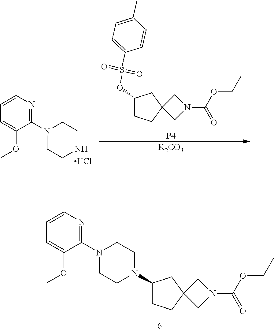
C1=CN=C(N2CCNCC2)C(OC)=C1.Cl.C1(OS(C2=CC=C(C)C=C2)(=O)=O)CCC2(C1)CN(C(OCC)=O)C2.[P4].[K2CO3].C1=CN=C(N2CCN(C3CCC4(C3)CN(C(=O)OCC)C4)CC2)C(OC)=C1
